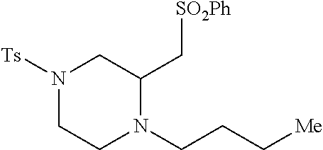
N1([Ts])CCN(CCC[Me])C(C[SO2Ph])C1
